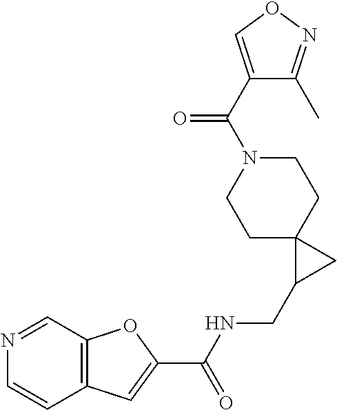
C12=C(C=C(C(NCC3CC34CCN(C(C3=CON=C3C)=O)CC4)=O)O1)C=CN=C2
